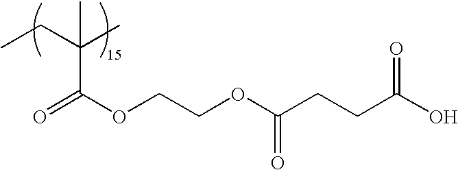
O=C(OCCOC(CCC(O)=O)=O)C(CC)(C)C
